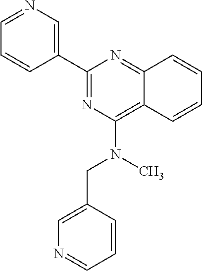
C1(C2=CN=CC=C2)=NC(N(CC2=CN=CC=C2)C)=C2C(=N1)C=CC=C2
